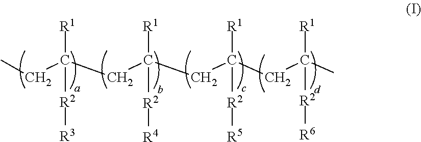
CCC(CC(CC(CC(C)([R1])[R2][R6])([R1])[R2][R5])([R1])[R2][R4])([R1])[R2][R3]
